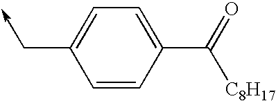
C1(C(=O)[C8H17])=CC=C(C->C)C=C1
